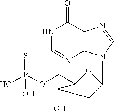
N1C=NC2=C(C1=O)N=CN2C1OC(COP(O)(=S)O)C(O)C1
